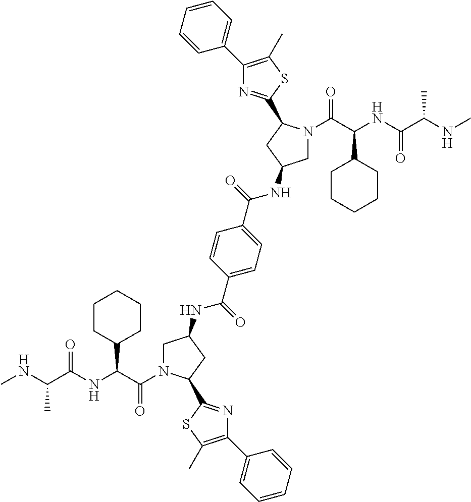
CNC(C(NC(C(=O)N1CC(NC(C2=CC=C(C(=O)NC3CN(C(C(NC(C(NC)C)=O)C4CCCCC4)=O)C(C4=NC(C5=CC=CC=C5)=C(C)S4)C3)C=C2)=O)CC1C1=NC(C2=CC=CC=C2)=C(C)S1)C1CCCCC1)=O)C
